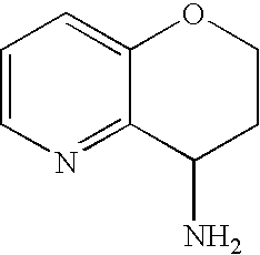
C1=CN=C2C(=C1)OCCC2N
